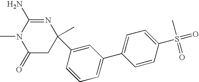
C1(=O)CC(C)(C2=CC(C3=CC=C(S(=O)(C)=O)C=C3)=CC=C2)N=C(N)N1C
